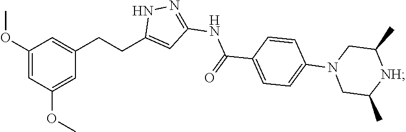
C1(OC)=CC(OC)=CC(CCC2=CC(NC(=O)C3=CC=C(N4CC(C)[NH]C(C)C4)C=C3)=NN2)=C1
